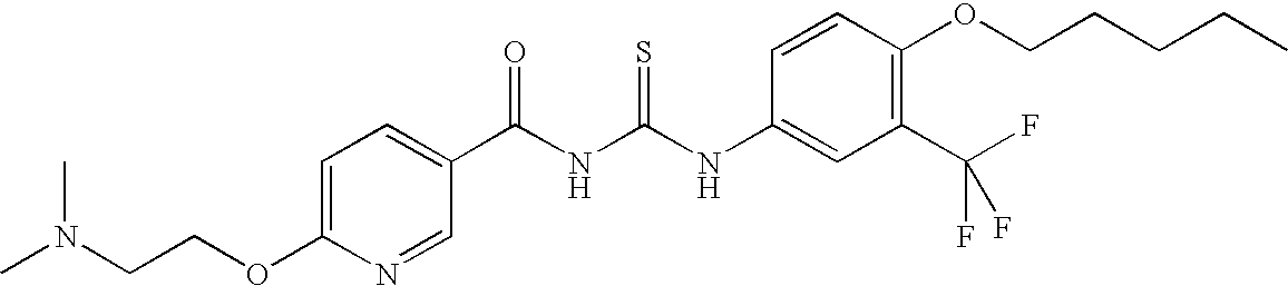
N(C(NC(C1=CC=C(OCCN(C)C)N=C1)=O)=S)C1=CC(C(F)(F)F)=C(OCCCCC)C=C1
